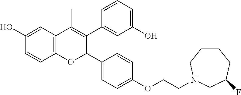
C12=C(C=C(O)C=C1)C(C)=C(C1=CC(O)=CC=C1)C(C1=CC=C(OCCN3CCCCC(F)C3)C=C1)O2
